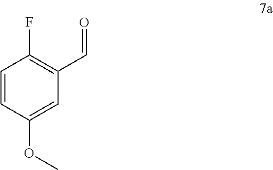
C1=CC(OC)=CC(C=O)=C1F
